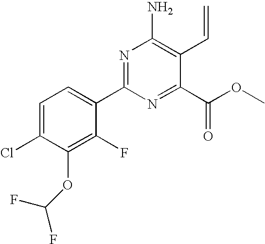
C1=C(Cl)C(OC(F)F)=C(F)C(C2=NC(N)=C(C=C)C(C(OC)=O)=N2)=C1
